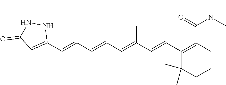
C1(C=C(C=CC=C(C=CC2=C(C(=O)N(C)C)CCCC2(C)C)C)C)=CC(=O)NN1
